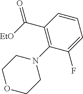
C1(C([EtO])=O)=C(N2CCOCC2)C(F)=CC=C1
